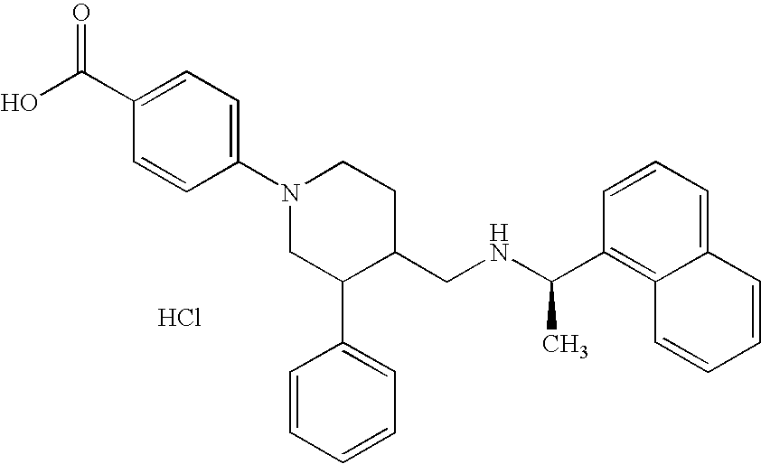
Cl.C1(N2CC(C3=CC=CC=C3)C(CNC(C3=C4C(=CC=C3)C=CC=C4)C)CC2)=CC=C(C(O)=O)C=C1
